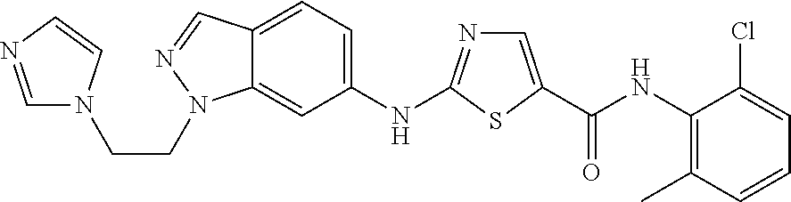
C12=CC(NC3=NC=C(C(NC4=C(C)C=CC=C4Cl)=O)S3)=CC=C1C=NN2CCN1C=NC=C1
